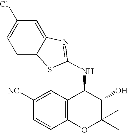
C12=C(C(NC3=NC4=CC(Cl)=CC=C4S3)C(O)C(C)(C)O1)C=C([NC])C=C2
